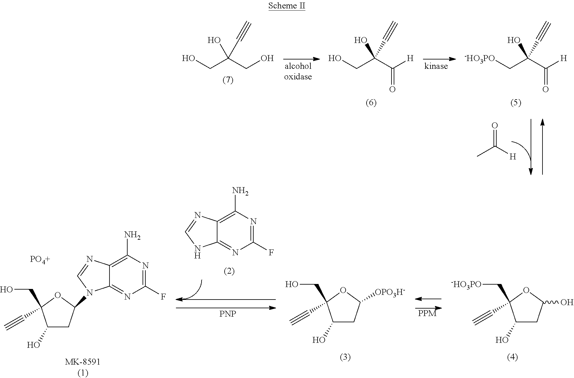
O=C([H])C.[-HO3PO]CC(C([H])=O)(O)C#C.OCC(C([H])=O)(O)C#C.OCC(CO)(O)C#C.C1(F)=NC(N)=C2C(=N1)NC=N2.[PNP].C1(F)=NC(N)=C2C(=N1)N(C1CC(O)C(CO)(C#C)O1)C=N2.C1(O)CC([OPO3H-])OC1(CO)C#C.[PPM].C1(O)CC(O)OC1(C[-HO3PO])C#C.[PO4+]
